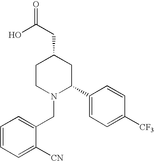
C1=CC=C([CN])C(CN2C(C3=CC=C([CF3])C=C3)CC(CC(=O)O)CC2)=C1
